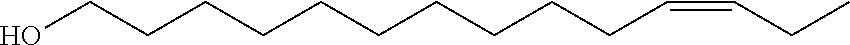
C(CCCCCCCCCO)C=CCC
